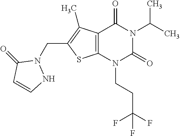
C12=C(N(CCC(F)(F)F)C(=O)N(C(C)C)C1=O)SC(CN1C(=O)C=CN1)=C2C
